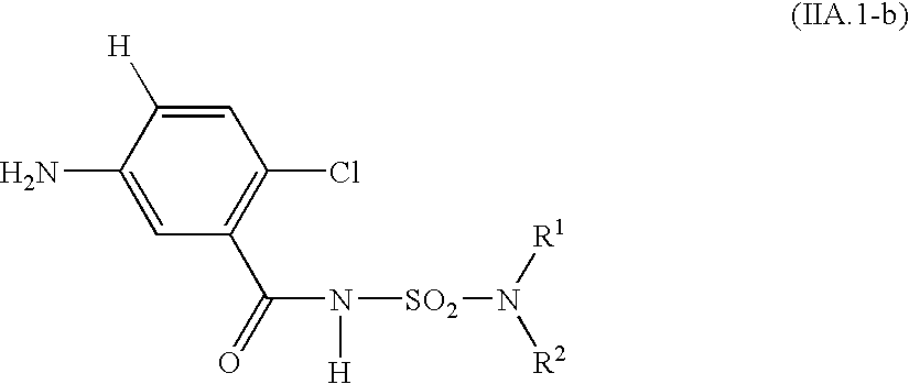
NC1=CC(C(=O)N([H])[SO2]N([R1])[R2])=C(Cl)C=C1[H]
